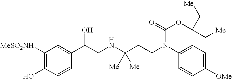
C1([MeSO2NH])=C(O)C=CC(C(CNC(CCN2C3=C(C=C([OMe])C=C3)C(C[Me])(C[Me])OC2=O)([Me])[Me])O)=C1
